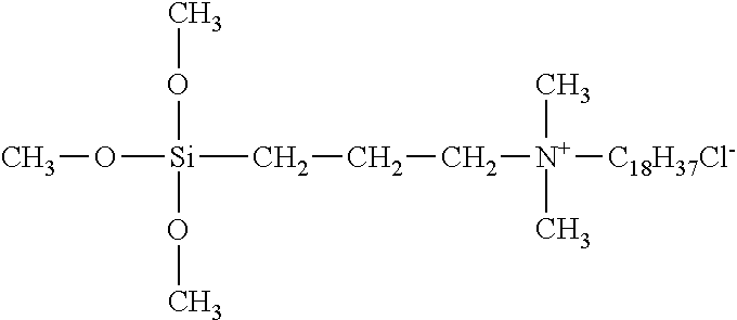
CO[Si](CCC[N+]([C18H37Cl-])(C)C)(OC)OC
